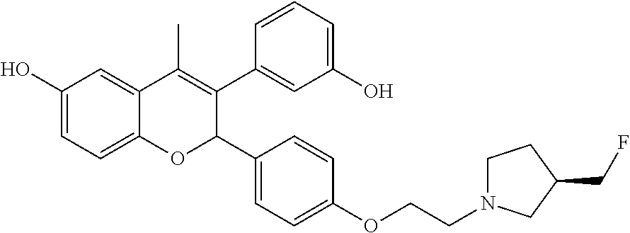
C1(O)=CC=C2C(=C1)C(C)=C(C1=CC(O)=CC=C1)C(C1=CC=C(OCCN3CCC(CF)C3)C=C1)O2
